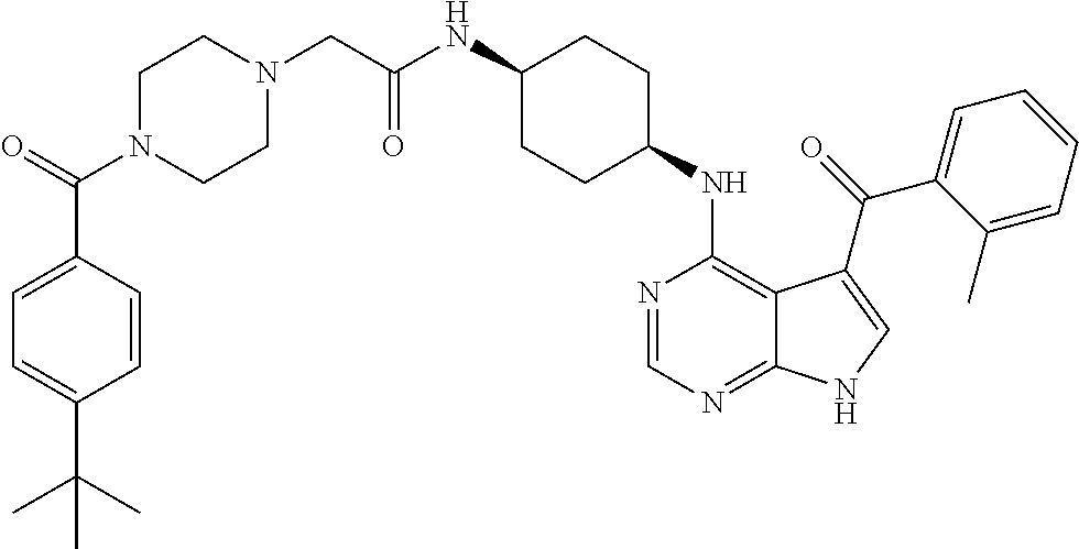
C1(NC(CN2CCN(C(=O)C3=CC=C(C(C)(C)C)C=C3)CC2)=O)CCC(NC2=C3C(=NC=N2)NC=C3C(=O)C2=CC=CC=C2C)CC1
